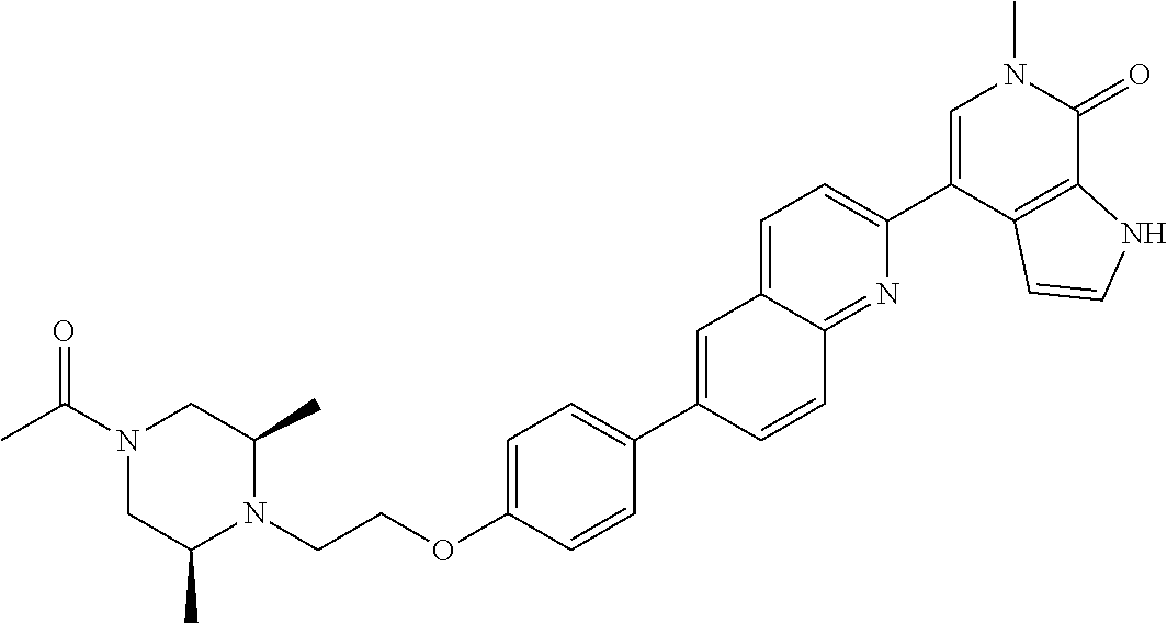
CC(N1CC(C)N(CCOC2=CC=C(C3=CC4=CC=C(C5=CN(C)C(=O)C6=C5C=CN6)N=C4C=C3)C=C2)C(C)C1)=O
